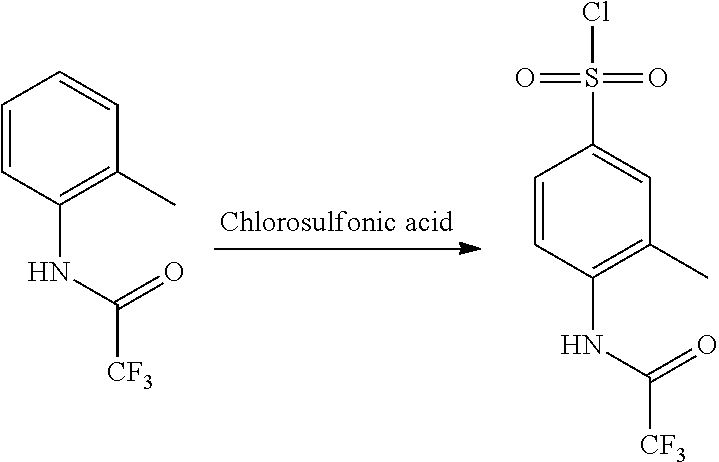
C1=CC(NC([CF3])=O)=C(C)C=C1.C1=CC(NC([CF3])=O)=C(C)C=C1S(=O)(=O)Cl
